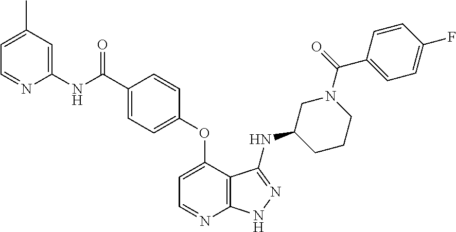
C1=C(C(NC2=CC(C)=CC=N2)=O)C=CC(OC2=CC=NC3=C2C(NC2CCCN(C(=O)C4=CC=C(F)C=C4)C2)=NN3)=C1
